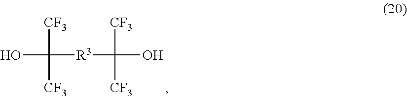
OC([CF3])([CF3])[R3]C([CF3])([CF3])O
